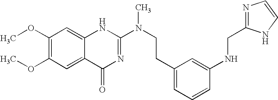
C1(OC)=C(OC)C=C2C(=C1)NC(N(CCC1=CC=CC(NCC3=NC=CN3)=C1)C)=NC2=O
